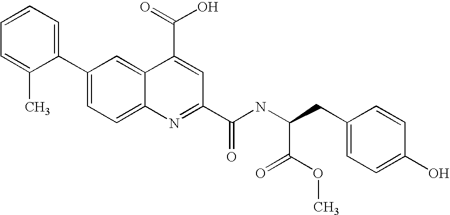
C1=CC=C(C)C(C2=CC=C3C(=C2)C(C(=O)O)=CC(C(NC(CC2=CC=C(O)C=C2)C(OC)=O)=O)=N3)=C1
